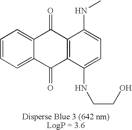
C1=CC=C2C(=C1)C(=O)C1=C(C2=O)C(NCCO)=CC=C1NC
